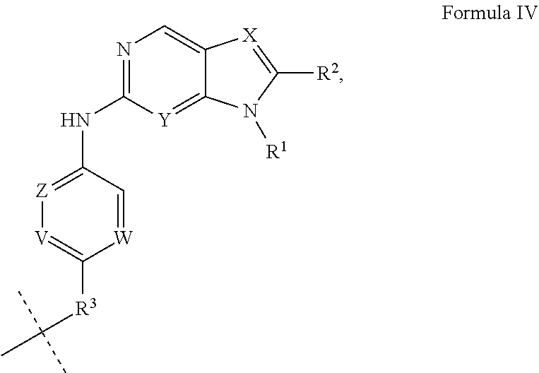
C1(NC2=NC=C3C(=[Y]2)N([R1])C([R2])=[X]3)=[Z][V]=C([R3]C(C)(C)C)[W]=C1
